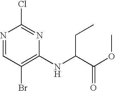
N1=CC(Br)=C(NC(C(OC)=O)CC)N=C1Cl
